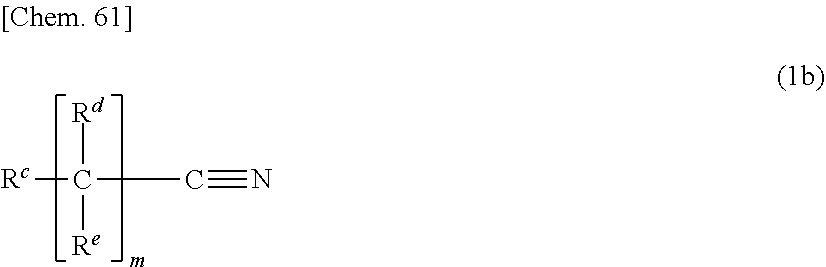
[Rc]C(C#N)([Re])[Rd]
